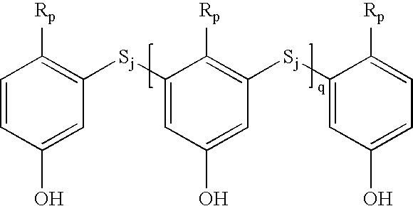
C1=CC(O)=CC([Sj]C2=CC(O)=CC([Sj]C3=CC(O)=CC=C3[Rp])=C2[Rp])=C1[Rp]
